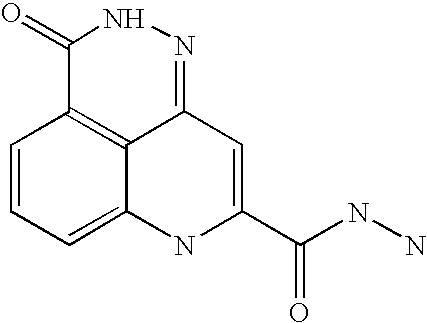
C1=CC=C2C3=C1C(=O)NN=C3C=C(C(NN)=O)N2
